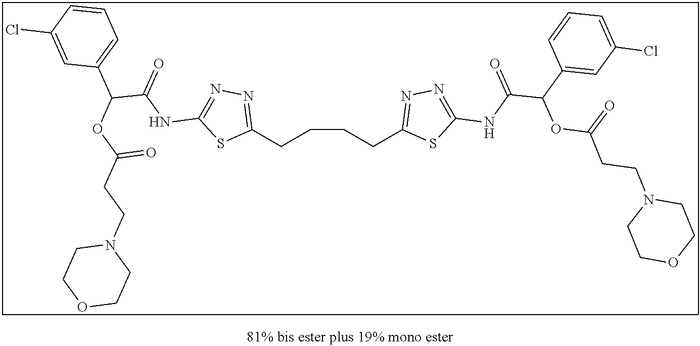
C1(CCCCC2=NN=C(NC(C(C3=CC(Cl)=CC=C3)OC(CCN3CCOCC3)=O)=O)S2)=NN=C(NC(=O)C(OC(CCN2CCOCC2)=O)C2=CC=CC(Cl)=C2)S1
